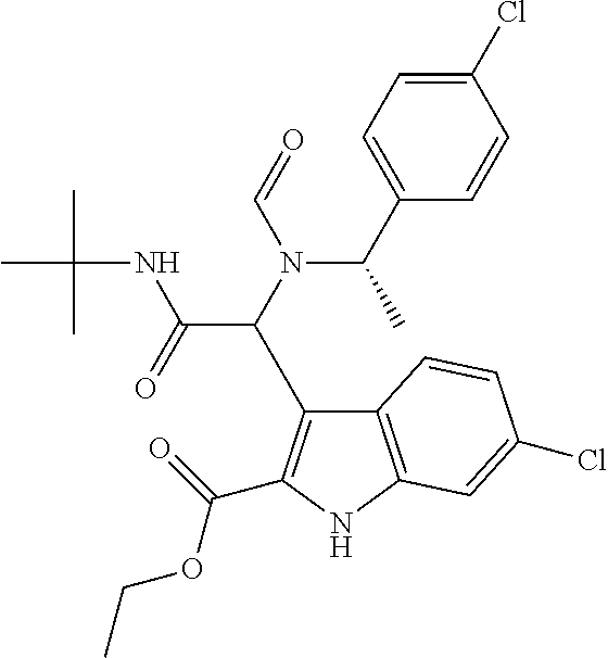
C(NC(=O)C(N(C=O)C(C1=CC=C(Cl)C=C1)C)C1=C(C(=O)OCC)NC2=C1C=CC(Cl)=C2)(C)(C)C
